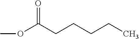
O=C(CCCCC)OC
